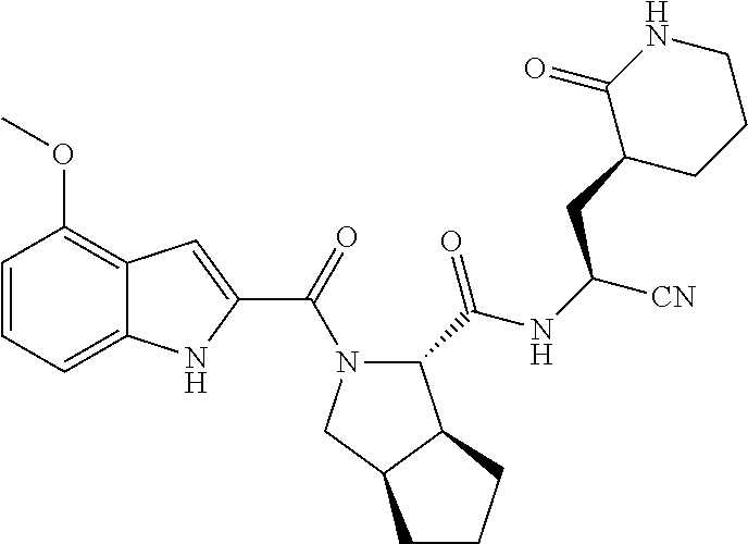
C1=CC=C2C(=C1OC)C=C(C(=O)N1C(C(NC([CN])CC3C(=O)NCCC3)=O)C3C(C1)CCC3)N2
